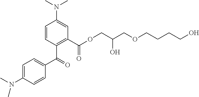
C1=CC(N(C)C)=CC=C1C(C1=C(C(OCC(COCCCCO)O)=O)C=C(N(C)C)C=C1)=O
